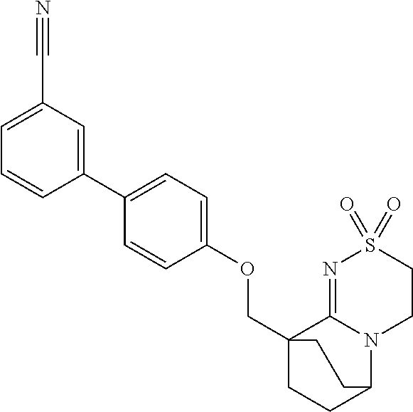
C(C12CCC(N3C1=NS(=O)(=O)CC3)CC2)OC1=CC=C(C2=CC(C#N)=CC=C2)C=C1
